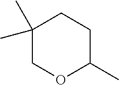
C1(C)(C)COC(C)CC1
